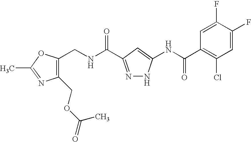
C1(CNC(=O)C2=NNC(NC(C3=C(Cl)C=C(F)C(F)=C3)=O)=C2)=C(COC(=O)C)N=C(C)O1
